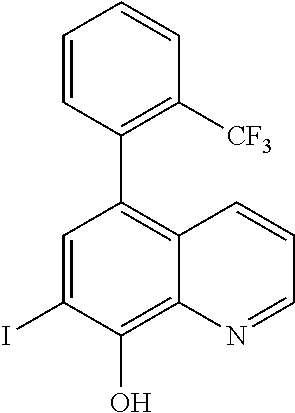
IC1=CC(C2=C([CF3])C=CC=C2)=C2C(=C1O)N=CC=C2
